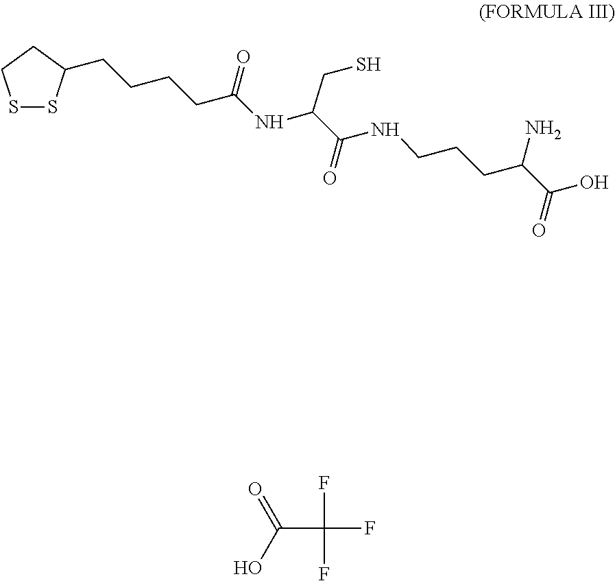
S1SC(CCCCC(NC(C(NCCCC(C(O)=O)N)=O)CS)=O)CC1.C(C(F)(F)F)(O)=O
